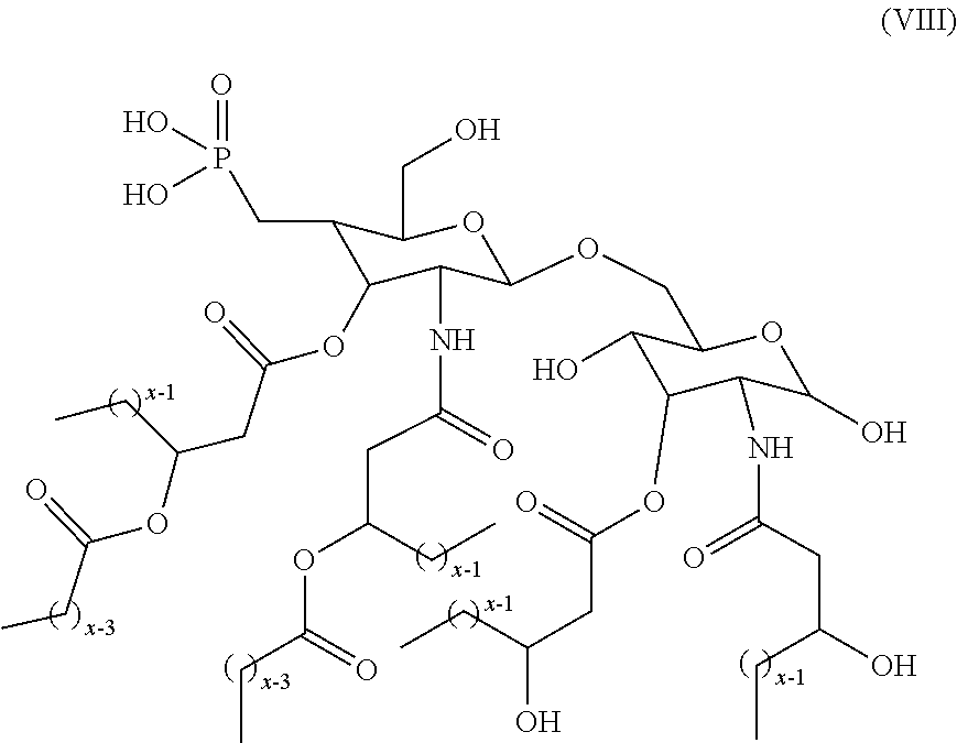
C1(CP(=O)(O)O)C(OC(CC(OC(CC)=O)CC)=O)C(NC(CC(OC(CC)=O)CC)=O)C(OCC2C(O)C(OC(CC(O)CC)=O)C(NC(CC(O)CC)=O)C(O)O2)OC1CO
